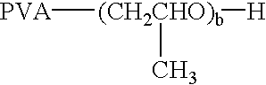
[PVA][(CH2CHO)b]([H])C
